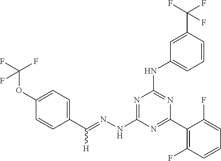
C1(C(=NNC2=NC(NC3=CC=CC(C(F)(F)F)=C3)=NC(C3=C(F)C=CC=C3F)=N2)[H])=CC=C(OC(F)(F)F)C=C1
